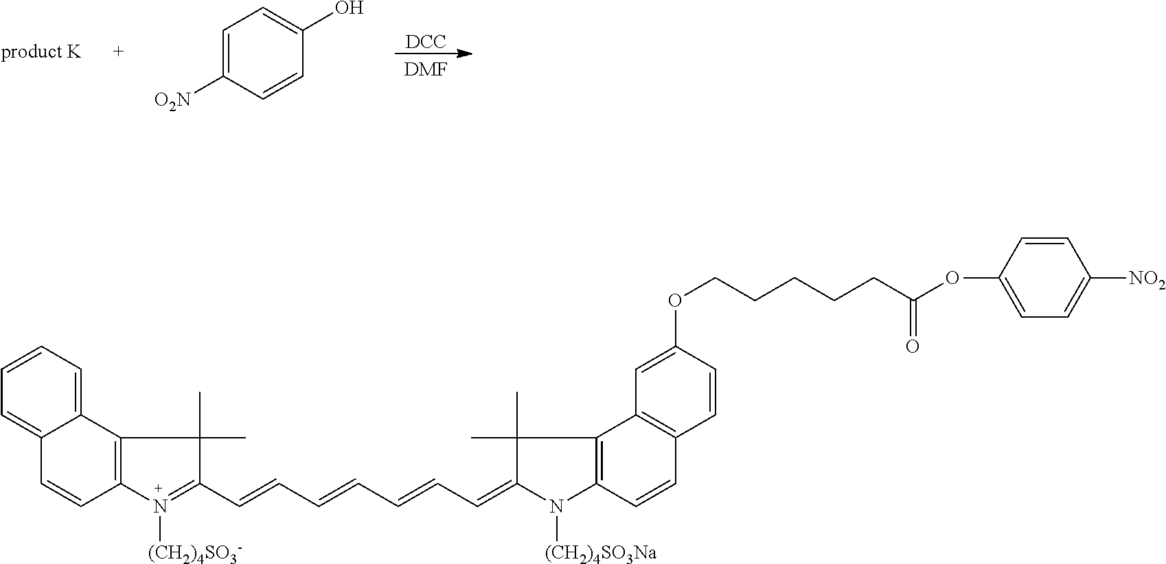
C1=CC=C2C(=C1)C=CC1=C2C(C)(C)C(C=CC=CC=CC=C2N([(CH2)4SO3Na])C3=C(C2(C)C)C2=C(C=C3)C=CC(OCCCCCC(OC3=CC=C([NO2])C=C3)=O)=C2)=N1[(CH2)4SO3-].[DCC].[DMF].C1=C([O2N])C=CC(O)=C1
